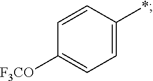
C1([F3CO])=CC=C(*)C=C1
